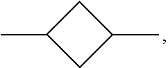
C1C(C)CC1C
